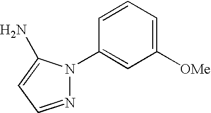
N1=CC=C(N)N1C1=CC([OMe])=CC=C1
